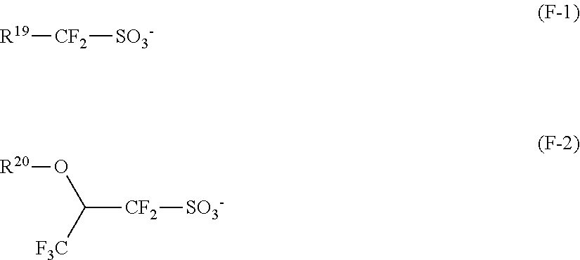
[R19][CF2][SO3-].C([CF2][SO3-])(O[R20])[F3C]
